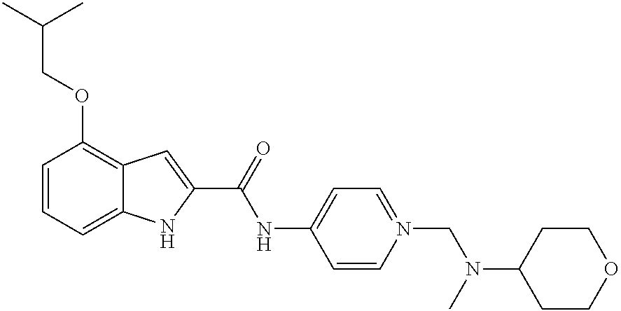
C1=CC=C2C(=C1OCC(C)C)C=C(C(=O)NC1=CC=N(CN(C3CCOCC3)C)C=C1)N2
